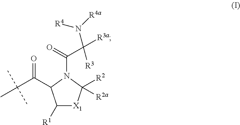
C1([R1])[X1]C([R2])([R2a])N(C(C([R3a])(N([R4])[R4a])[R3])=O)C1C(=O)C(C)(C)C
